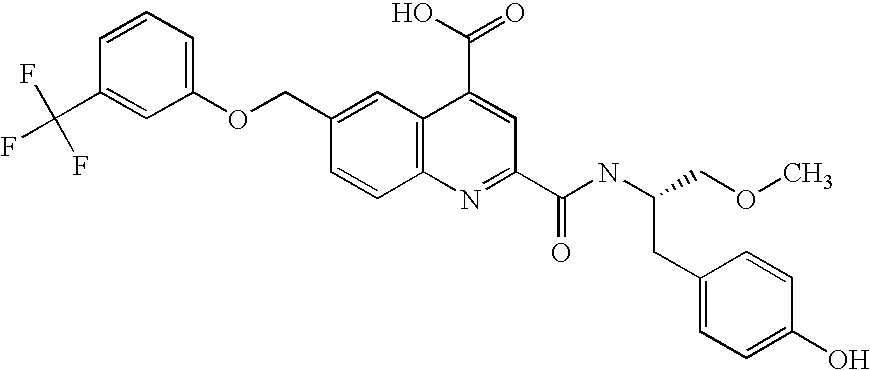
C1=CC(C(F)(F)F)=CC(OCC2=CC3=C(C=C2)N=C(C(NC(COC)CC2=CC=C(O)C=C2)=O)C=C3C(O)=O)=C1
